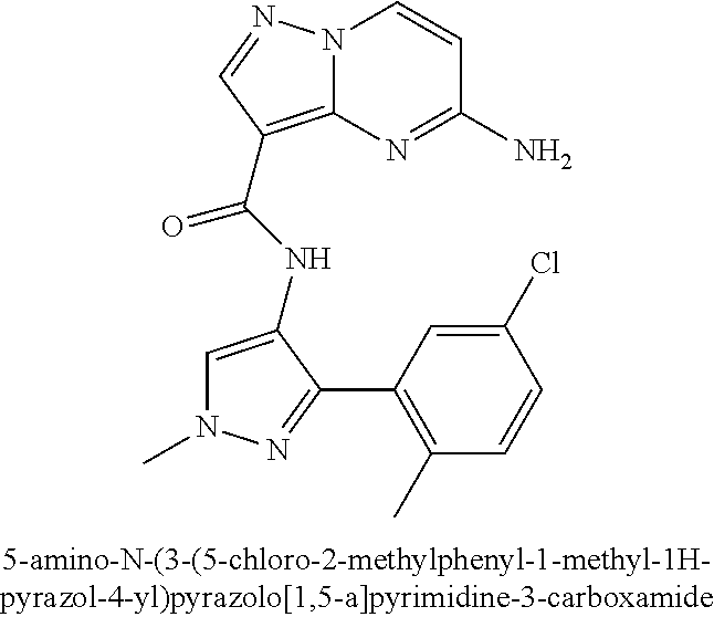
N12C(=C(C(NC3=CN(C)N=C3C3=C(C)C=CC(Cl)=C3)=O)C=N1)N=C(N)C=C2
